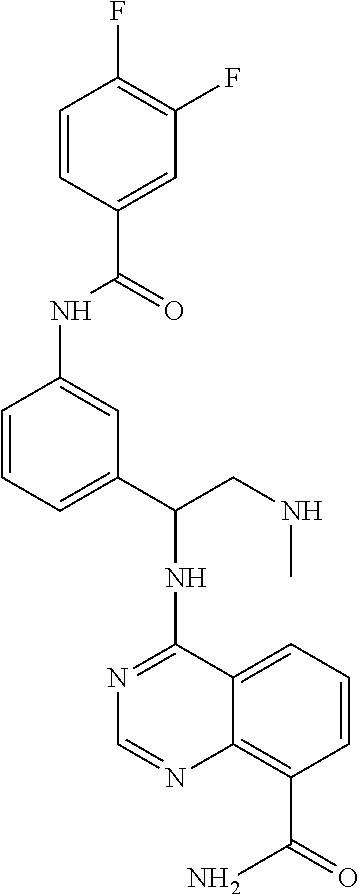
N1=C(NC(CNC)C2=CC=CC(NC(C3=CC(F)=C(F)C=C3)=O)=C2)C2=CC=CC(C(=O)N)=C2N=C1
